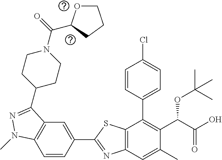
C1=CC(C2=NC3=C(S2)C(C2=CC=C(Cl)C=C2)=C(C(C(O)=O)OC(C)(C)C)C(C)=C3)=CC2=C1N(C)N=C2C1CCN(C(=O)C2OCCC2)CC1
